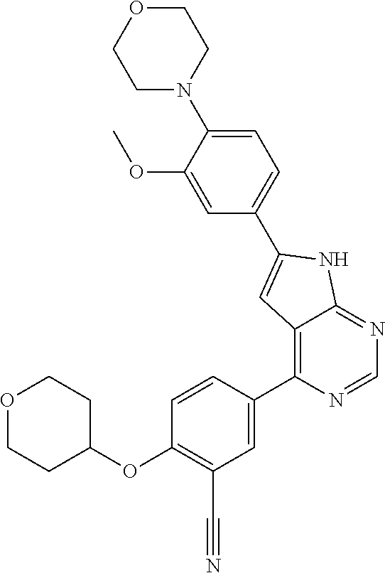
C1(C2=CC3=C(C4=CC(C#N)=C(OC5CCOCC5)C=C4)N=CN=C3N2)=CC=C(N2CCOCC2)C(OC)=C1
